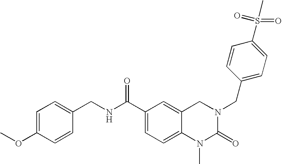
C(C1=CC=C2C(=C1)CN(CC1=CC=C(S(=O)(=O)C)C=C1)C(=O)N2C)(NCC1=CC=C(OC)C=C1)=O
